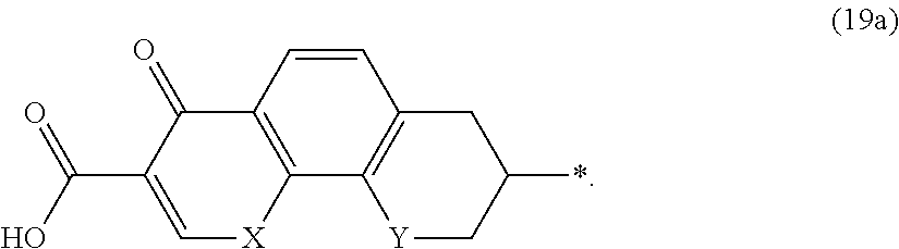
C1=CC2=C(C3=C1CC(*)C[Y]3)[X]C=C(C(O)=O)C2=O
